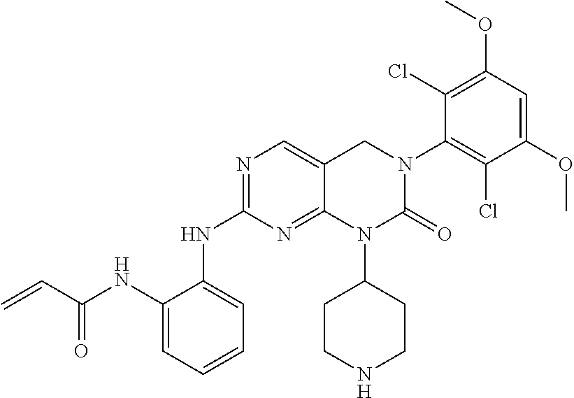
N1=C(NC2=CC=CC=C2NC(=O)C=C)N=C2C(=C1)CN(C1=C(Cl)C(OC)=CC(OC)=C1Cl)C(=O)N2C1CCNCC1
